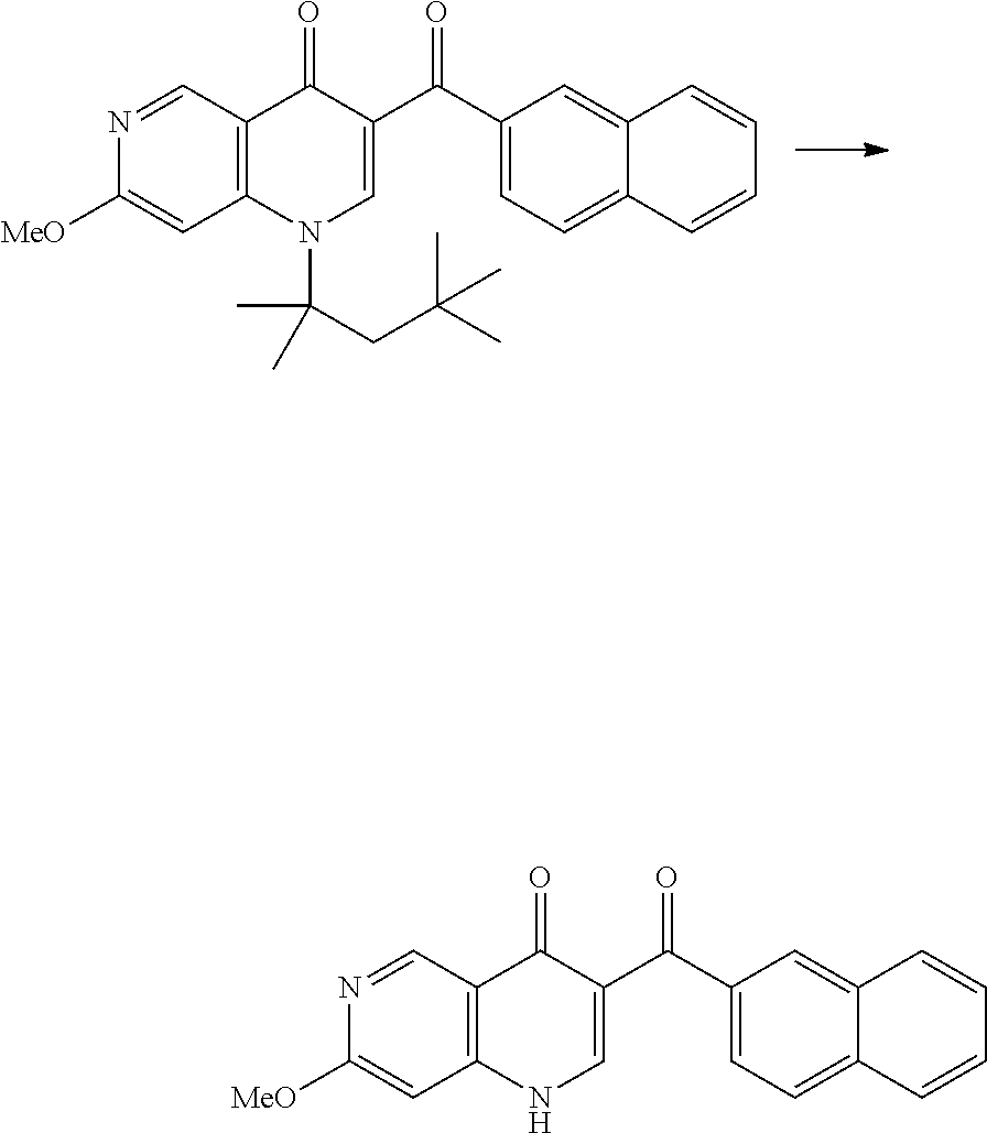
N1=CC2=C(C=C1[MeO])N(C(CC(C)(C)C)(C)C)C=C(C(C1=CC=C3C(=C1)C=CC=C3)=O)C2=O.N1=CC2=C(C=C1[MeO])NC=C(C(C1=CC=C3C(=C1)C=CC=C3)=O)C2=O
